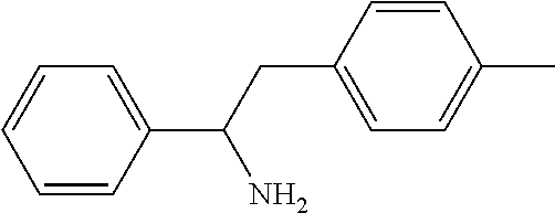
C1=CC(C(CC2=CC=C(C)C=C2)N)=CC=C1
